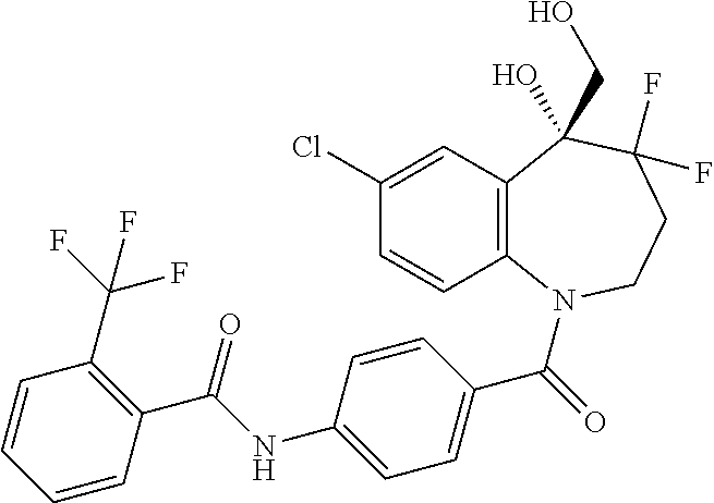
C12=C(N(C(=O)C3=CC=C(NC(C4=C(C(F)(F)F)C=CC=C4)=O)C=C3)CCC(F)(F)C1(CO)O)C=CC(Cl)=C2
